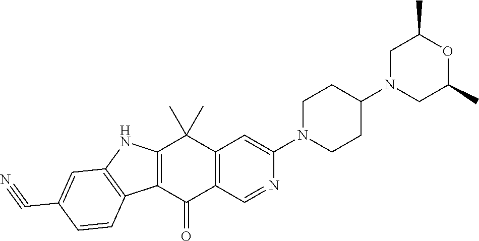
C12=C(C(=O)C3=C(C1(C)C)C=C(N1CCC(N4CC(C)OC(C)C4)CC1)N=C3)C1=C(N2)C=C(C#N)C=C1
